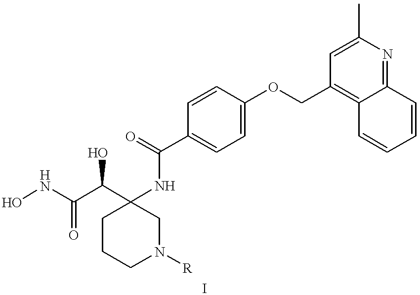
ONC(C(C1(NC(C2=CC=C(OCC3=C4C(=NC(C)=C3)C=CC=C4)C=C2)=O)CCCN([R])C1)O)=O
